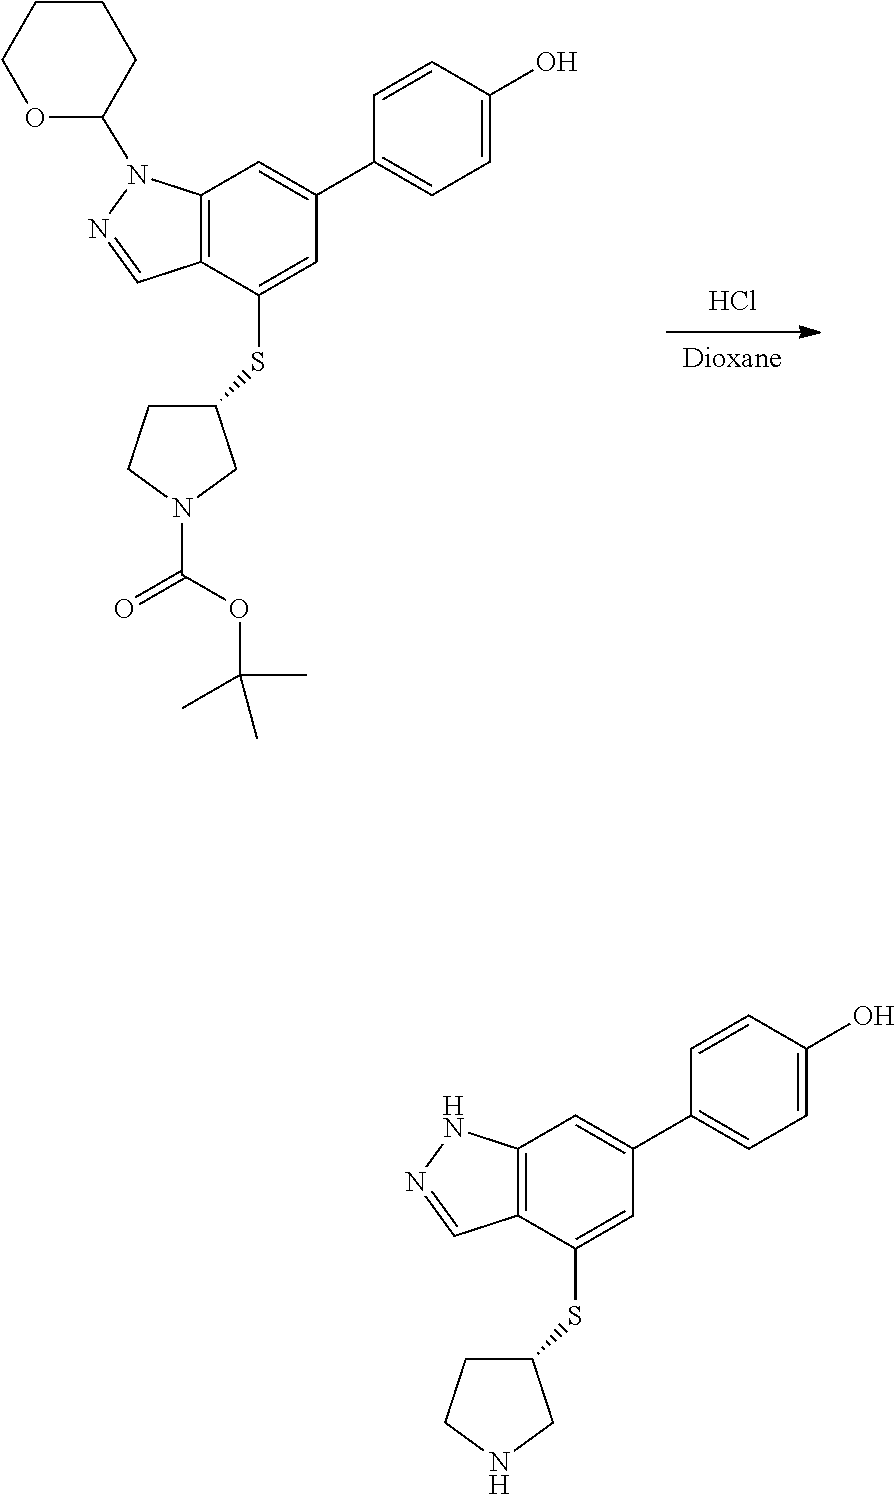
C12=C(C=C(C3=CC=C(O)C=C3)C=C1SC1CCNC1)NN=C2.C12=C(C=C(C3=CC=C(O)C=C3)C=C1SC1CCN(C(=O)OC(C)(C)C)C1)N(C1CCCCO1)N=C2.Cl
